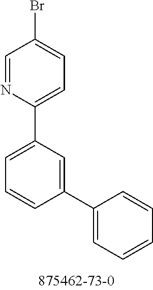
C1(C2=CC=C(Br)C=N2)=CC=CC(C2=CC=CC=C2)=C1
